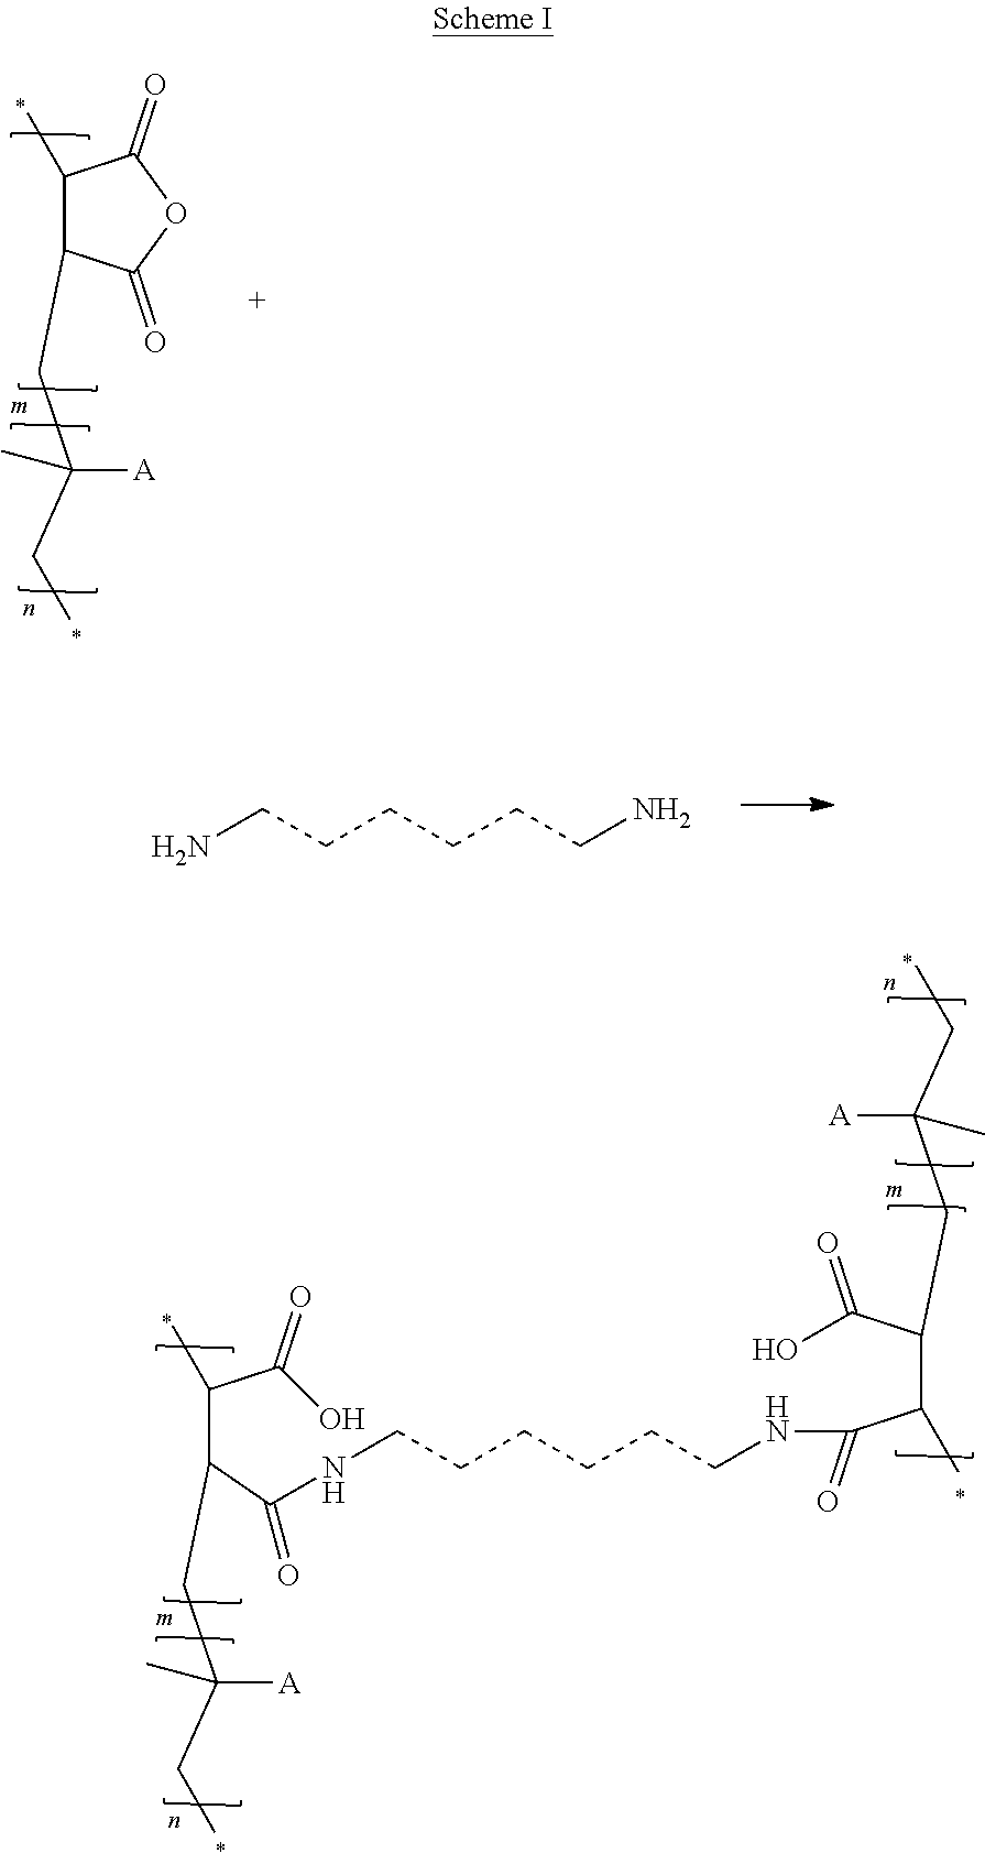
NCCCCCCN.C1(C)C(CC(CC)([A])C)C(=O)OC1=O.C(CCCCCNC(C(C(C(O)=O)CC(CC)([A])C)C)=O)NC(C(C(C(O)=O)C)CC(CC)([A])C)=O
